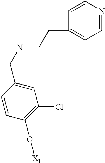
C1(CCNCC2=CC(Cl)=C(O[X1])C=C2)=CC=NC=C1
